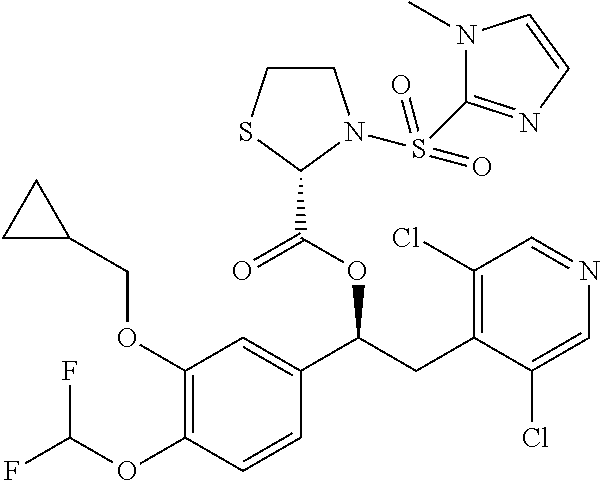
C1(OCC2CC2)=C(OC(F)F)C=CC(C(CC2=C(Cl)C=NC=C2Cl)OC(=O)C2SCCN2S(=O)(C2=NC=CN2C)=O)=C1
